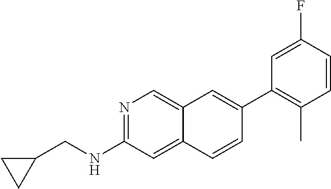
N1=C(NCC2CC2)C=C2C(=C1)C=C(C1=C(C)C=CC(F)=C1)C=C2
